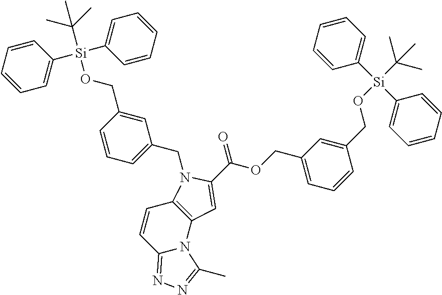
C1=C(CO[Si](C(C)(C)C)(C2=CC=CC=C2)C2=CC=CC=C2)C=CC=C1CN1C(C(OCC2=CC=CC(CO[Si](C(C)(C)C)(C3=CC=CC=C3)C3=CC=CC=C3)=C2)=O)=CC2=C1C=CC1=NN=C(C)N21
